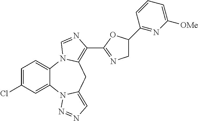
C1=C(Cl)C=C2C(=C1)N1C(=C(C3=NCC(C4=NC([OMe])=CC=C4)O3)N=C1)CC1=CN=NN21
